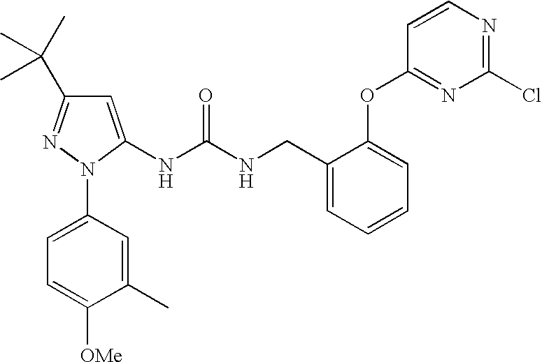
C1=C(NC(=O)NCC2=CC=CC=C2OC2=NC(Cl)=NC=C2)N(C2=CC=C([OMe])C(C)=C2)N=C1C(C)(C)C
